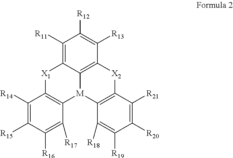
[X1]1C2=C([M]3C4=C([X2]C5=C3C([R18])=C([R19])C([R20])=C5[R21])C([R13])=C([R12])C([R11])=C14)C([R17])=C([R16])C([R15])=C2[R14]
